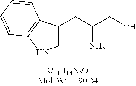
C1=C(CC(CO)N)C2=C(N1)C=CC=C2
